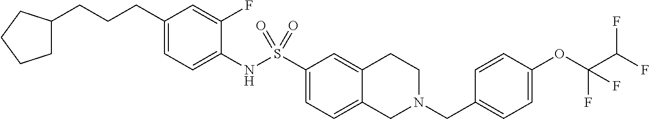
C1(CCCC2CCCC2)=CC=C(NS(C2=CC=C3C(=C2)CCN(CC2=CC=C(OC(C(F)F)(F)F)C=C2)C3)(=O)=O)C(F)=C1
